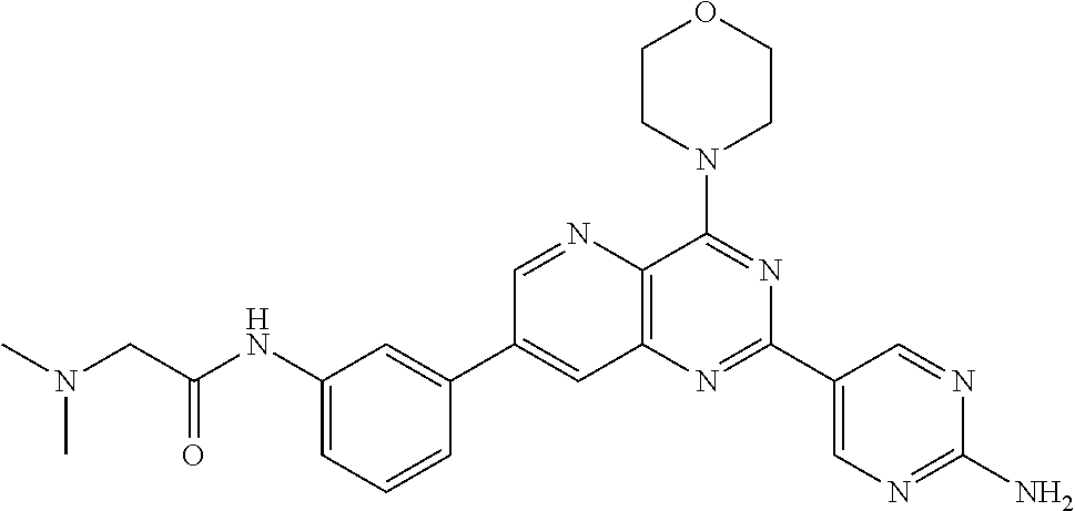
C1(NC(CN(C)C)=O)=CC=CC(C2=CC3=C(N=C2)C(N2CCOCC2)=NC(C2=CN=C(N)N=C2)=N3)=C1
